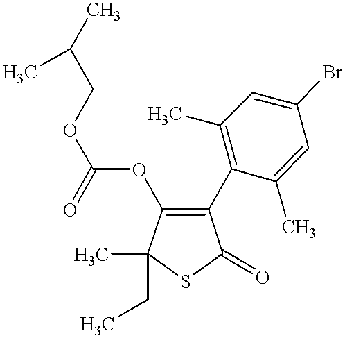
C1(C2=C(OC(=O)OCC(C)C)C(CC)(C)SC2=O)=C(C)C=C(Br)C=C1C
